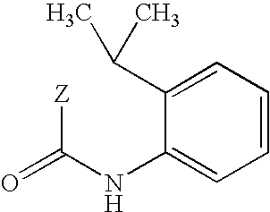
O=C(NC1=CC=CC=C1C(C)C)[Z]
